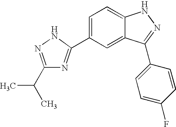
C1=C(C2=NC(C(C)C)=NN2)C=C2C(=C1)NN=C2C1=CC=C(F)C=C1
